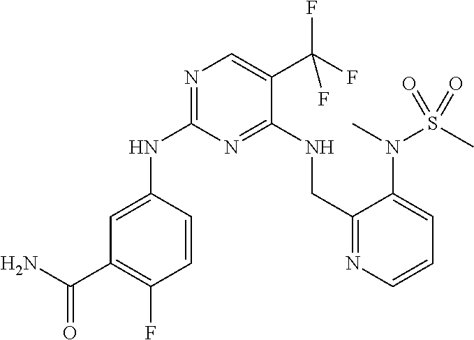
N1=C(NC2=CC(C(N)=O)=C(F)C=C2)N=C(NCC2=NC=CC=C2N(C)S(C)(=O)=O)C(C(F)(F)F)=C1
